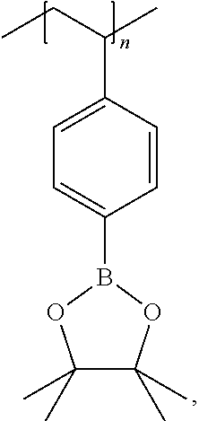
CCC(C)C1=CC=C(B2OC(C)(C)C(C)(C)O2)C=C1
